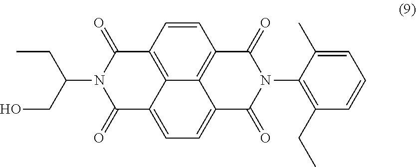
CCC(CO)N1C(=O)C2=C3C(=CC=C4C3=C(C=C2)C(=O)N(C2=C(CC)C=CC=C2C)C4=O)C1=O
